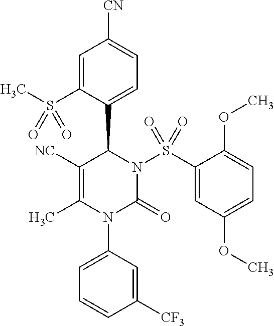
C1=C(S(C)(=O)=O)C(C2N(S(C3=CC(OC)=CC=C3OC)(=O)=O)C(=O)N(C3=CC=CC([CF3])=C3)C(C)=C2[NC])=CC=C1[CN]
